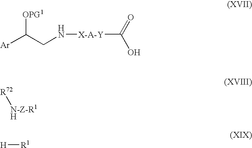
[OPG1]C(CN[X-A-Y]C(O)=O)[Ar].[R72][N-Z-R1H].[H][R1]
